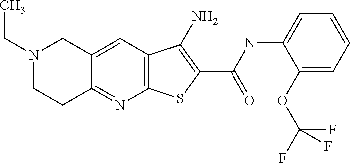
C12=C(C=C3C(=N1)CCN(CC)C3)C(N)=C(C(=O)NC1=CC=CC=C1OC(F)(F)F)S2
